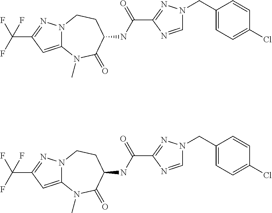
C12=CC(C(F)(F)F)=NN1CCC(NC(C1=NN(CC3=CC=C(Cl)C=C3)C=N1)=O)C(=O)N2C.C12=CC(C(F)(F)F)=NN1CCC(NC(C1=NN(CC3=CC=C(Cl)C=C3)C=N1)=O)C(=O)N2C
